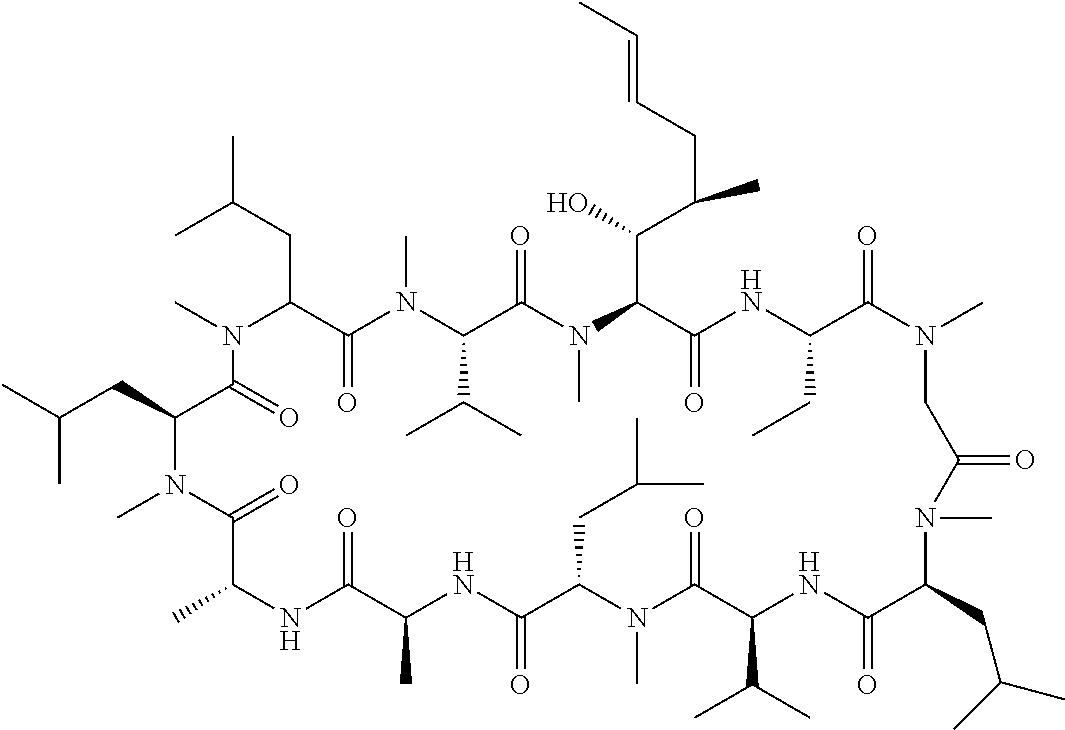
CC(CC1C(=O)N(C)C(CC(C)C)C(=O)N(C)C(C(C)C)C(=O)N(C)C(C(O)C(CC=CC)C)C(=O)NC(CC)C(=O)N(C)CC(=O)N(C)C(CC(C)C)C(=O)NC(C(C)C)C(=O)N(C)C(CC(C)C)C(=O)NC(C)C(=O)NC(C)C(=O)N1C)C
